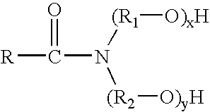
[(R1](N([(R2][O)yH])C([R])=O)[O)xH]
